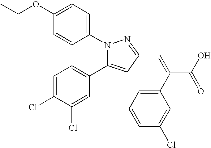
N1(C2=CC=C(OCC)C=C2)C(C2=CC=C(Cl)C(Cl)=C2)=CC(C=C(C(=O)O)C2=CC=CC(Cl)=C2)=N1
